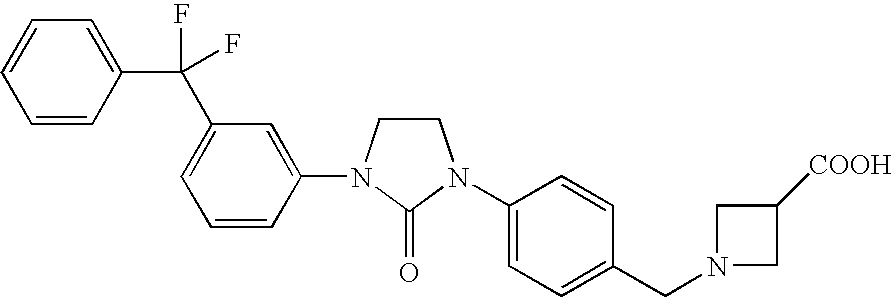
C1CN(C2=CC(C(C3=CC=CC=C3)(F)F)=CC=C2)C(=O)N1C1=CC=C(CN2CC([COOH])C2)C=C1
